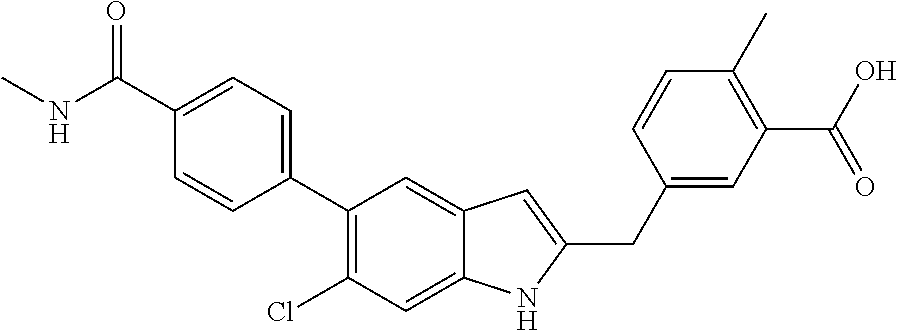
C(C1=CC=C(C2=C(Cl)C=C3C(=C2)C=C(CC2=CC(C(O)=O)=C(C)C=C2)N3)C=C1)(NC)=O
